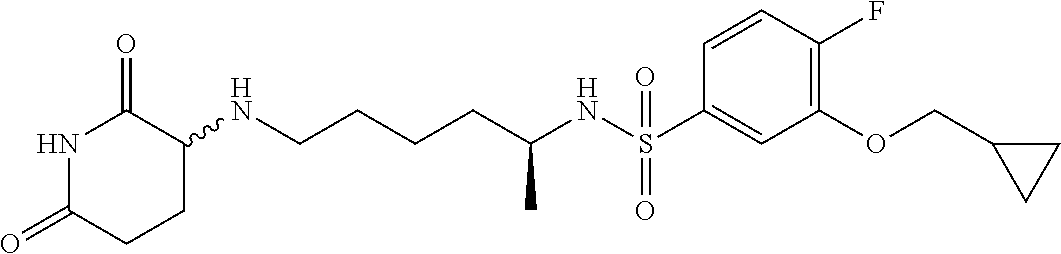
C1(NCCCCC(NS(C2=CC(OCC3CC3)=C(F)C=C2)(=O)=O)C)C(=O)NC(=O)CC1
